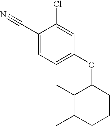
C1(C#N)=CC=C(OC2C(C)C(C)CCC2)C=C1Cl
